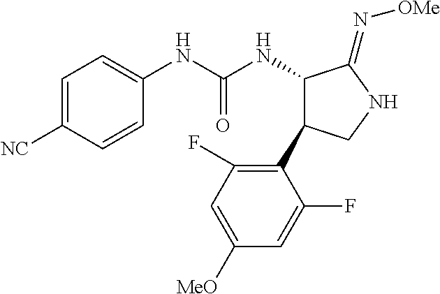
C1(NC(NC2C(C3=C(F)C=C([OMe])C=C3F)CNC2=N[OMe])=O)=CC=C([CN])C=C1
